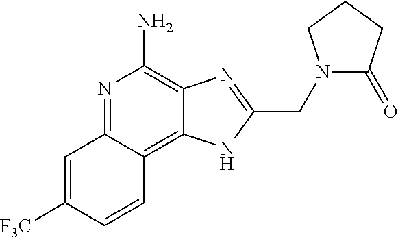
C1=C([F3C])C=CC2=C3C(=C(N)N=C12)N=C(CN1C(=O)CCC1)N3
